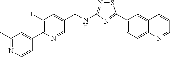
C1(C2=NC(NCC3=CC(F)=C(C4=CC(C)=NC=C4)N=C3)=NS2)=CC=C2C(=C1)C=CC=N2
